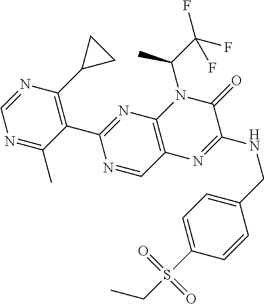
C1(C2=NC3=C(C=N2)N=C(NCC2=CC=C(S(CC)(=O)=O)C=C2)C(=O)N3C(C(F)(F)F)C)=C(C2CC2)N=CN=C1C
